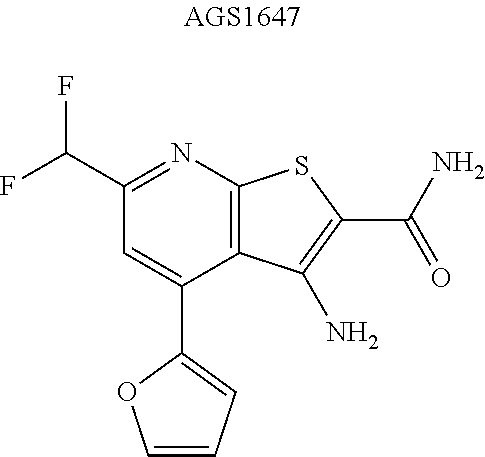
FC(F)C1=NC2=C(C(C3=CC=CO3)=C1)C(N)=C(C(=O)N)S2
